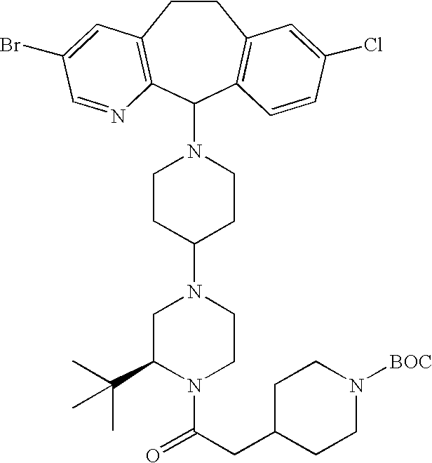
C1CC2=C(C(N3CCC(N4CC(C(C)(C)C)N(C(CC5CCN([BOC])CC5)=O)CC4)CC3)C3=C1C=C(Cl)C=C3)N=CC(Br)=C2
